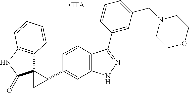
C12(C3=C(NC1=O)C=CC=C3)CC2C1=CC2=C(C=C1)C(C1=CC(CN3CCOCC3)=CC=C1)=NN2
